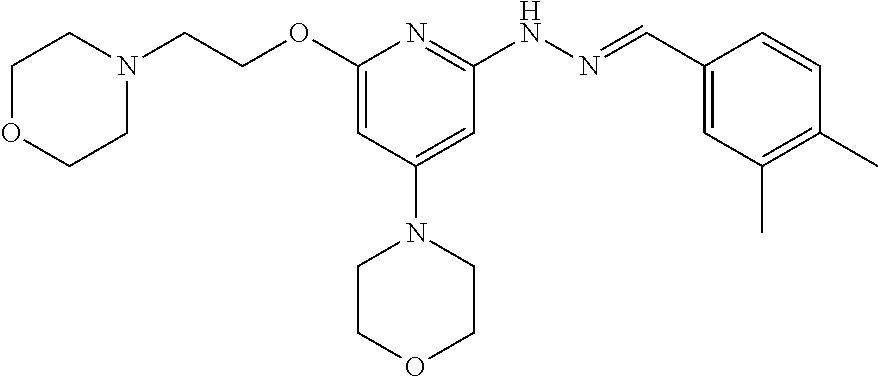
O(C1=CC(N2CCOCC2)=CC(NN=CC2=CC(C)=C(C)C=C2)=N1)CCN1CCOCC1
